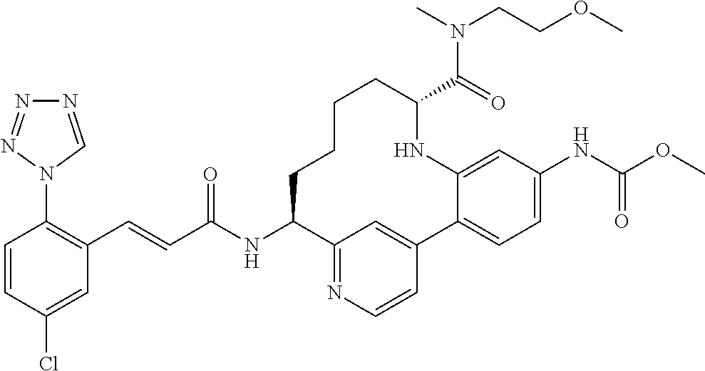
C(C(NC1C2=NC=CC(=C2)C2=CC=C(NC(OC)=O)C=C2NC(C(=O)N(CCOC)C)CCCC1)=O)=CC1=C(N2C=NN=N2)C=CC(Cl)=C1
